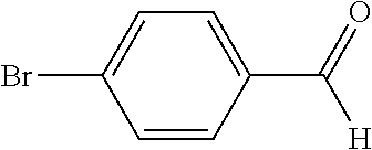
C1=CC(C(=O)[H])=CC=C1Br
